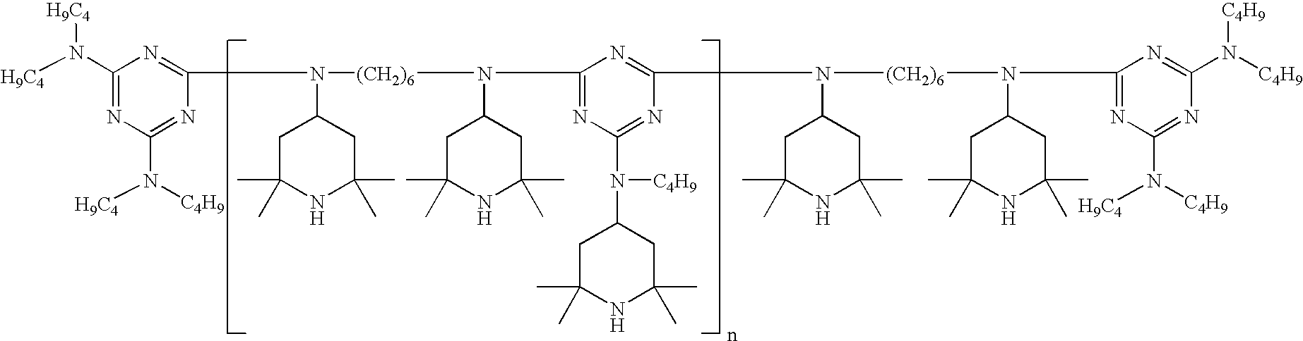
N1=C(N(C2CC(C)(C)NC(C)(C)C2)[(CH2)6]N(C2=NC(N([C4H9])C3CC(C)(C)NC(C)(C)C3)=NC(N([(CH2)6]N(C3CC(C)(C)NC(C)(C)C3)C3=NC(N([H9C4])[C4H9])=NC(N([C4H9])[C4H9])=N3)C3CC(C)(C)NC(C)(C)C3)=N2)C2CC(C)(C)NC(C)(C)C2)N=C(N([H9C4])[C4H9])N=C1N([H9C4])[H9C4]
